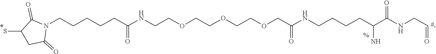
N1(CCCCCC(NCCOCCOCCOCC(NCCCCC(C(NCC=O)=O)N)=O)=O)C(=O)C(S)CC1=O
